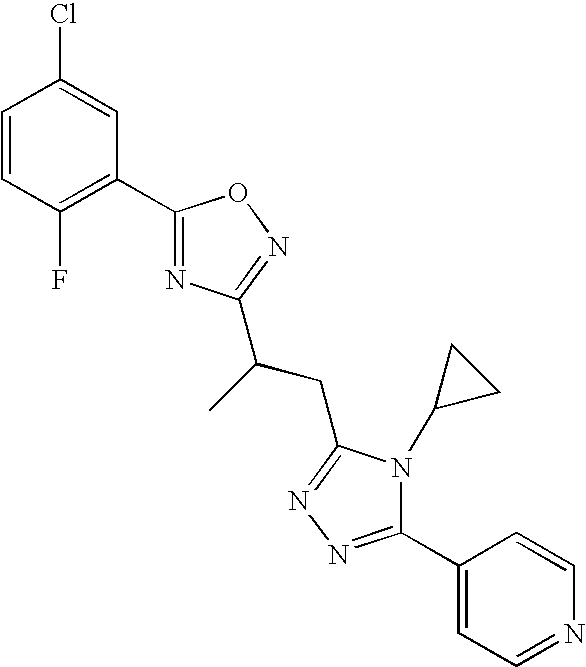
C1=CC(F)=C(C2=NC(C(C)CC3=NN=C(C4=CC=NC=C4)N3C3CC3)=NO2)C=C1Cl
